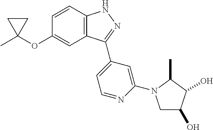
C1=CC2=C(C=C1OC1(C)CC1)C(C1=CC=NC(N3CC(O)C(O)C3C)=C1)=NN2
